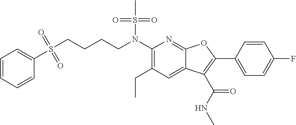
C1=CC=CC(S(CCCCN(C2=C(CC)C=C3C(=N2)OC(C2=CC=C(F)C=C2)=C3C(NC)=O)S(C)(=O)=O)(=O)=O)=C1
